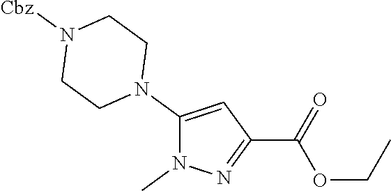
C1(C(=O)OCC)=NN(C)C(N2CCN([Cbz])CC2)=C1
